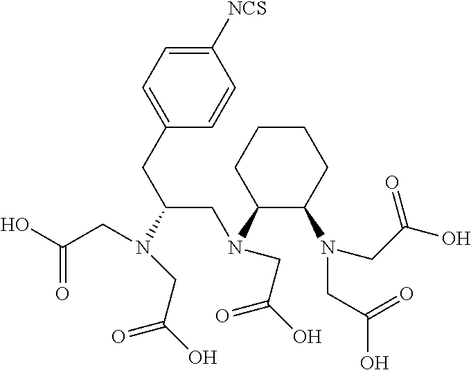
OC(=O)CN(C(CC1=CC=C([NCS])C=C1)CN(CC(=O)O)C1C(N(CC(=O)O)CC(=O)O)CCCC1)CC(=O)O
